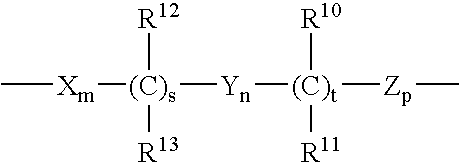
C[Xm][(C)s]([Yn][(C)t]([Zp]C)([R10])[R11])([R12])[R13]
